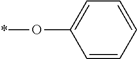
C1=CC=CC=C1O*
